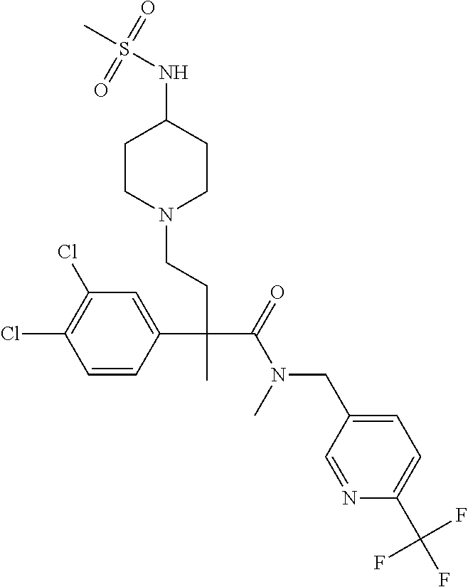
C1=CC(C(CCN2CCC(NS(C)(=O)=O)CC2)(C(=O)N(CC2=CC=C(C(F)(F)F)N=C2)C)C)=CC(Cl)=C1Cl
